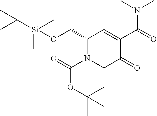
C1(CO[Si](C(C)(C)C)(C)C)N(C(=O)OC(C)(C)C)CC(=O)C(C(=O)N(C)C)=C1
